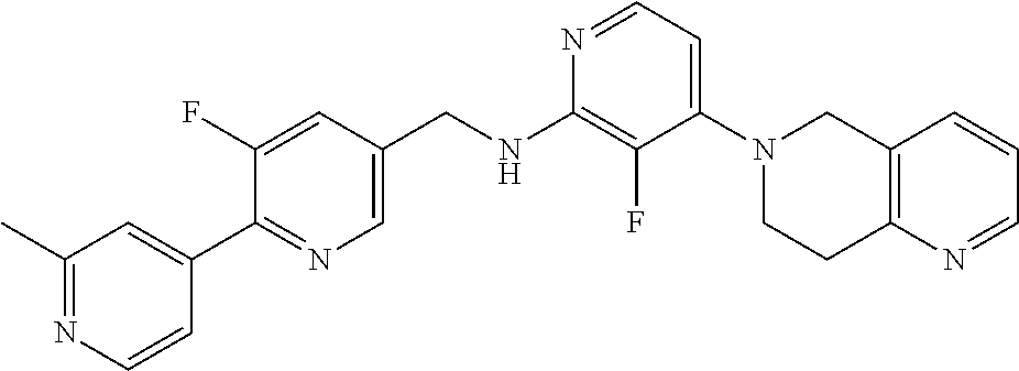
N1=CC=C(N2CCC3=C(C2)C=CC=N3)C(F)=C1NCC1=CN=C(C2=CC(C)=NC=C2)C(F)=C1
